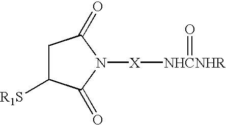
C1C([R1S])C(=O)N([X][NHCNHR]=O)C1=O
